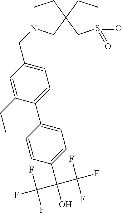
C12(CCN(CC3=CC=C(C4=CC=C(C(O)(C(F)(F)F)C(F)(F)F)C=C4)C(CC)=C3)C1)CS(=O)(=O)CC2
